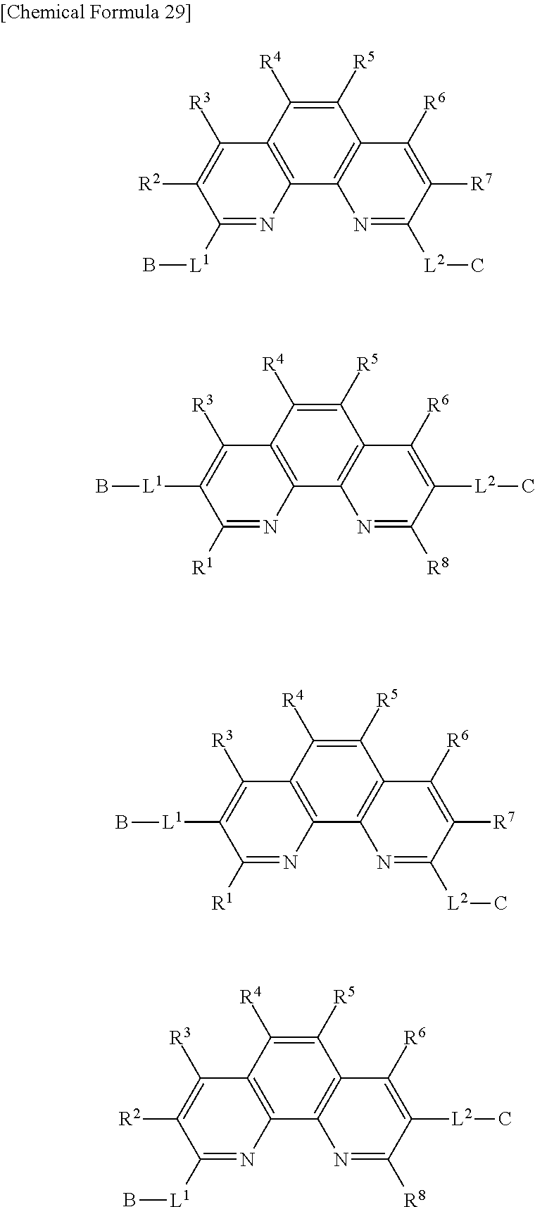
C1([R5])=C([R4])C2=C(C3=C1C([R6])=C([R7])C([L2]C)=N3)N=C([L1]B)C([R2])=C2[R3].C1([R5])=C([R4])C2=C(C3=C1C([R6])=C([L2]C)C([R8])=N3)N=C([R1])C([L1]B)=C2[R3].C1([R5])=C([R4])C2=C(C3=C1C([R6])=C([R7])C([L2]C)=N3)N=C([R1])C([L1]B)=C2[R3].C1([R5])=C([R4])C2=C(C3=C1C([R6])=C([L2]C)C([R8])=N3)N=C([L1]B)C([R2])=C2[R3]
